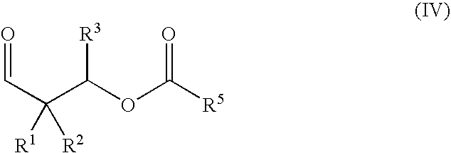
C(C(C(OC([R5])=O)[R3])([R1])[R2])=O
